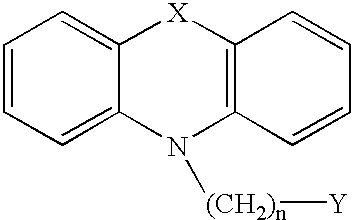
C1=CC=C2C(=C1)[X]C1=C(N2[(CH2)n][Y])C=CC=C1
